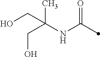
C(NC(=O)C)(CO)(CO)C
